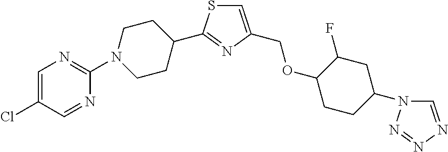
C1=C(COC2CCC(N3C=NN=N3)CC2F)N=C(C2CCN(C3=NC=C(Cl)C=N3)CC2)S1
